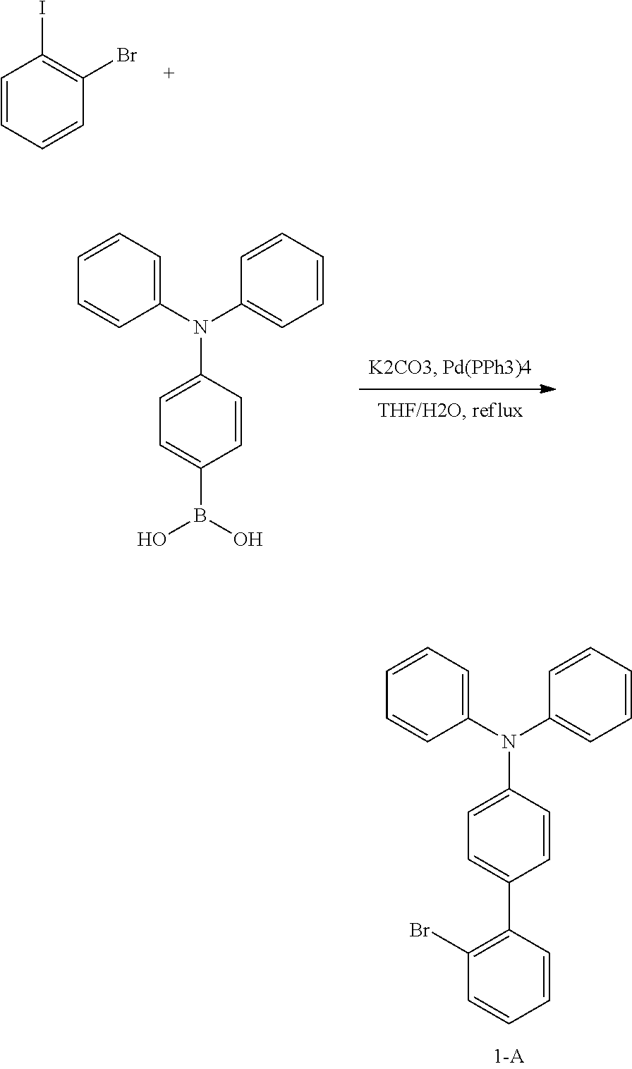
C1=C(B(O)O)C=CC(N(C2=CC=CC=C2)C2=CC=CC=C2)=C1.C1=CC=CC(Br)=C1I.C1=C(C2=C(Br)C=CC=C2)C=CC(N(C2=CC=CC=C2)C2=CC=CC=C2)=C1
